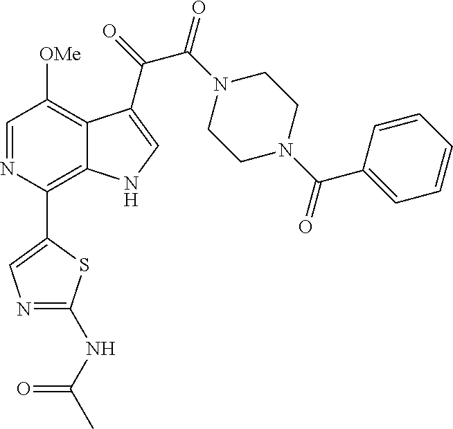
C1(C2=C3C(=C([OMe])C=N2)C(C(=O)C(N2CCN(C(C4=CC=CC=C4)=O)CC2)=O)=CN3)=CN=C(NC(C)=O)S1
